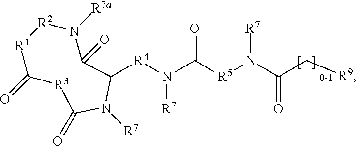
[R1]1C(=O)[R3]C(=O)N([R7])C([R4]N([R7])C(=O)[R5]N([R7])C(C[R9])=O)C(=O)N([R7a])[R2]1
